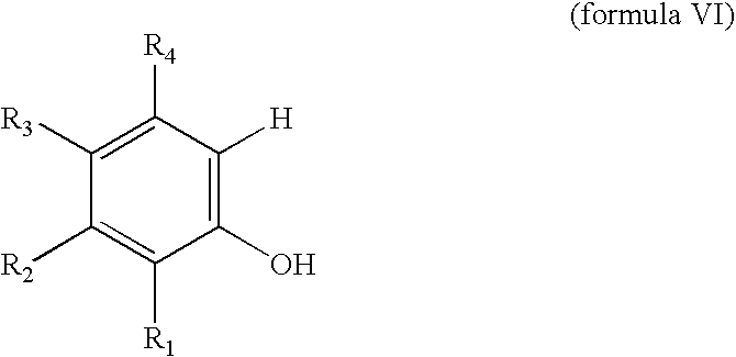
C1([R3])=C([R4])C([H])=C(O)C([R1])=C1[R2]
